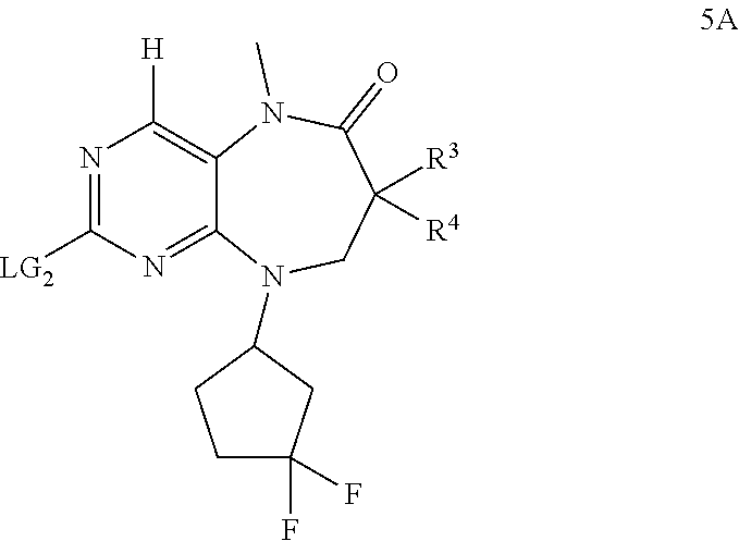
N1=C([LG2])N=C2C(=C1[H])N(C)C(=O)C([R3])([R4])CN2C1CC(F)(F)CC1
